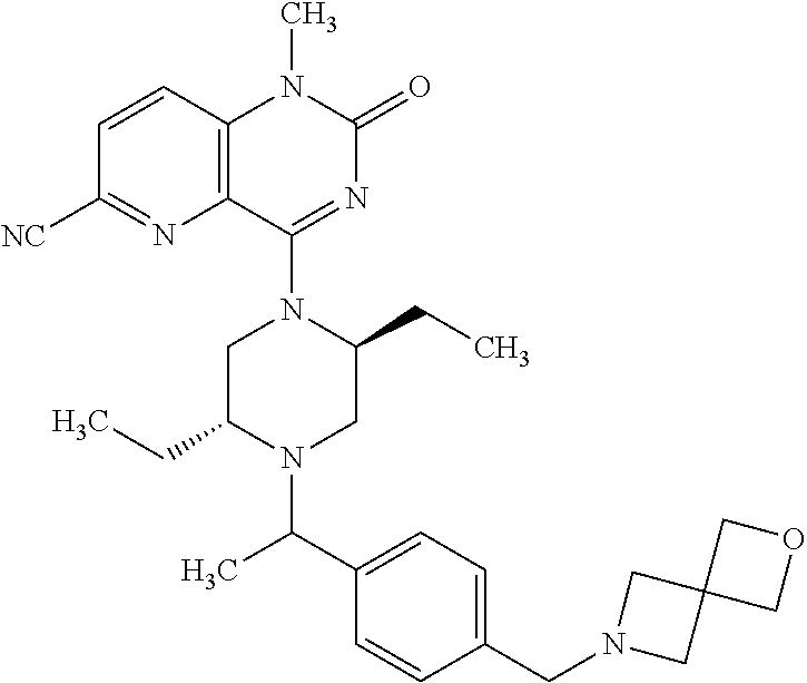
C12=C(C=CC([NC])=N1)N(C)C(=O)N=C2N1CC(CC)N(C(C2=CC=C(CN3CC4(C3)COC4)C=C2)C)CC1CC
